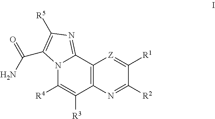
C1([R4])=C([R3])C2=C(C3=NC([R5])=C(C(N)=O)N13)[Z]=C([R1])C([R2])=N2
